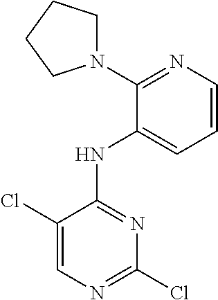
ClC1=NC=C(Cl)C(NC2=CC=CN=C2N2CCCC2)=N1
